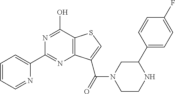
C1(C2=CC=CC=N2)=NC2=C(C(O)=N1)SC=C2C(=O)N1CCNC(C2=CC=C(F)C=C2)C1
